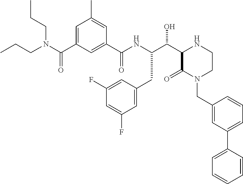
C(C1C(=O)N(CC2=CC(C3=CC=CC=C3)=CC=C2)CCN1)(O)C(NC(C1=CC(C(N(CCC)CCC)=O)=CC(C)=C1)=O)CC1=CC(F)=CC(F)=C1
